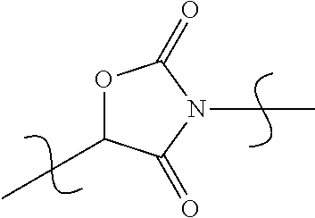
O1C(CC)C(=O)N(CC)C1=O
